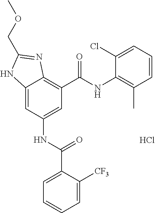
C12=CC(NC(C3=CC=CC=C3[CF3])=O)=CC(C(=O)NC3=C(C)C=CC=C3Cl)=C1N=C(COC)N2.Cl
